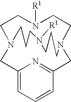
C1N([R1])CCN2CC3=NC(=CC=C3)CN(C1)CCCN([R1])CCC2
